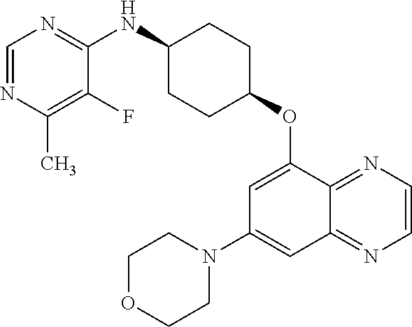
C1=NC(C)=C(F)C(NC2CCC(OC3=CC(N4CCOCC4)=CC4=NC=CN=C34)CC2)=N1
